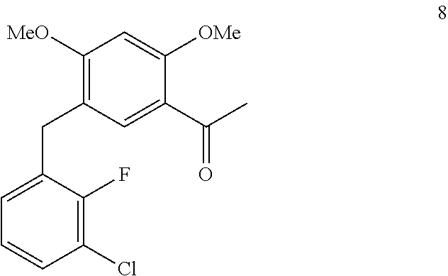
C1(Cl)=C(F)C(CC2=C([MeO])C=C([OMe])C(C(=O)C)=C2)=CC=C1
